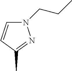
C1=CC(C)=NN1CCC
